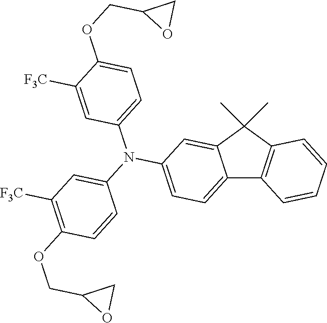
C12=CC=C(N(C3=CC([F3C])=C(OCC4OC4)C=C3)C3=CC=C(OCC4OC4)C([F3C])=C3)C=C1C(C)(C)C1=C2C=CC=C1
